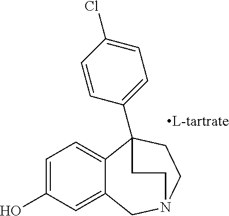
C1=C(O)C=C2C(=C1)C1(C3=CC=C(Cl)C=C3)CCN(C2)CC1
